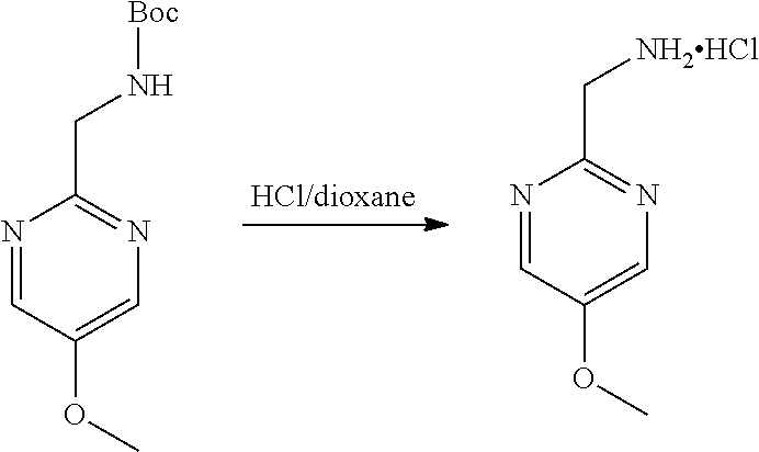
C1=C(OC)C=NC(CN[Boc])=N1.C1=C(OC)C=NC(C[NH2HCl])=N1
